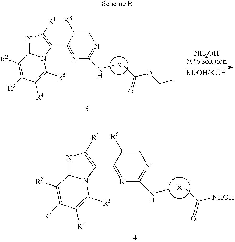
[X].CC(OCC)=O.C1=C([R6])C(C2=C([R1])N=C3N2C([R5])=C([R4])C([R3])=C3[R2])=NC(NC)=N1.[X].CC([NHOH])=O.C1=C([R6])C(C2=C([R1])N=C3N2C([R5])=C([R4])C([R3])=C3[R2])=NC(NC)=N1
